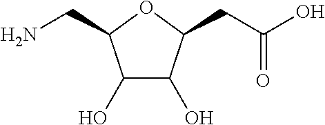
C1(O)C(O)C(CC(O)=O)OC1CN
